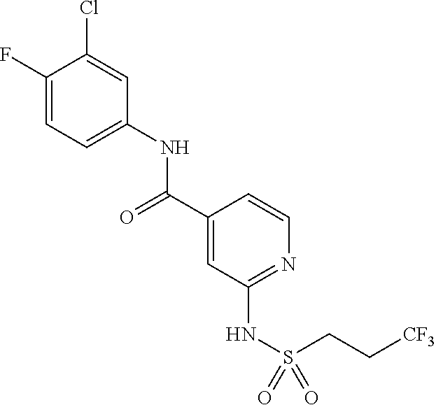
C1(F)=CC=C(NC(C2=CC(NS(=O)(CC[CF3])=O)=NC=C2)=O)C=C1Cl
